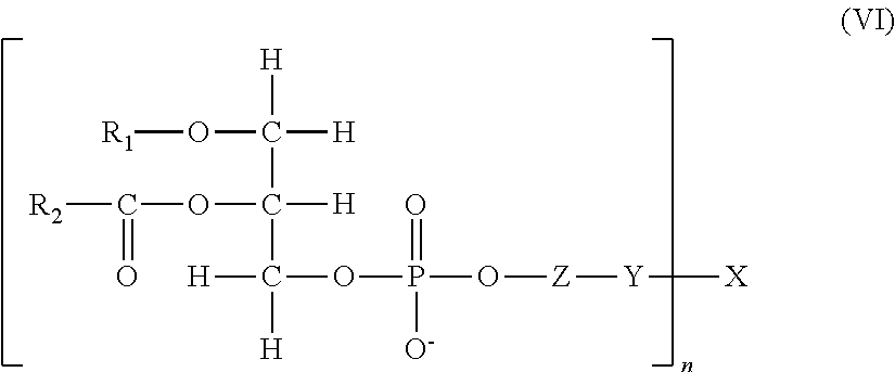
O(C([H])([H])C(C([H])(OP(O[Z][Y][X])(=O)[O-])[H])([H])OC(=O)[R2])[R1]
